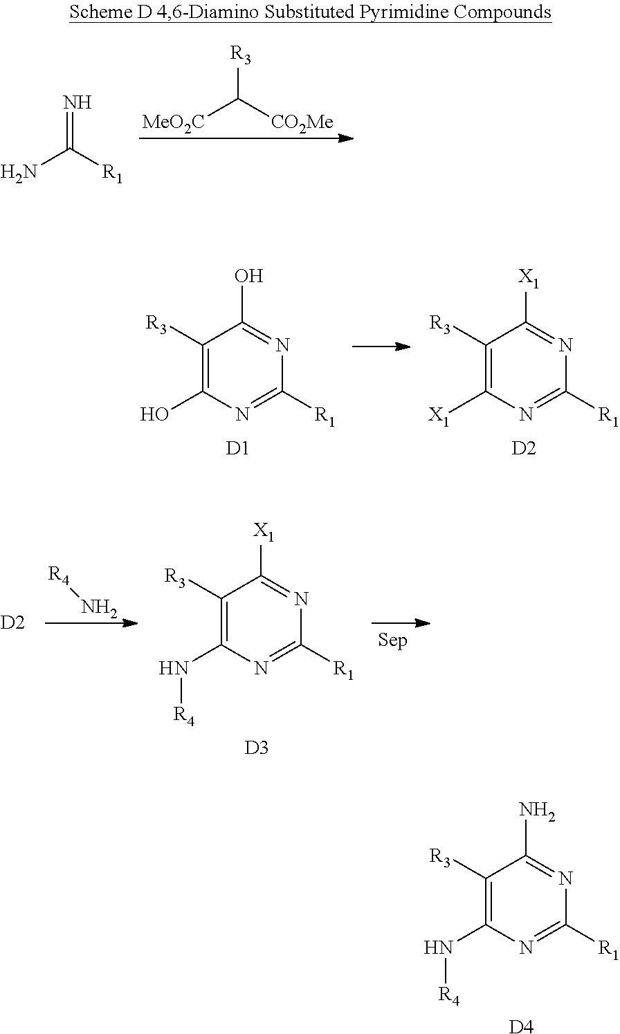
[MeO2C]C([CO2Me])[R3].NC([R1])=N.C1([R3])=C(O)N=C([R1])N=C1O.[D1].C1([R3])=C([X1])N=C([R1])N=C1[X1].[D2].[R4]N.[D2].C1([R3])=C(N[R4])N=C([R1])N=C1[X1].[D3].C1([R3])=C(N[R4])N=C([R1])N=C1N.[D4]
